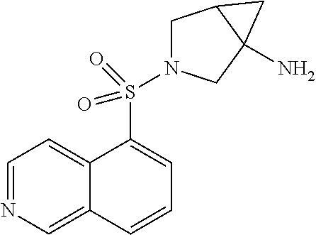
C1=NC=C2C(=C1)C(S(=O)(=O)N1CC3C(N)(C1)C3)=CC=C2
